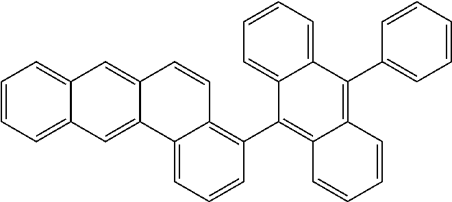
C12=CC3=CC=CC=C3C=C1C=CC1=C(C3=C4C(=C(C5=CC=CC=C5)C5=CC=CC=C35)C=CC=C4)C=CC=C21
